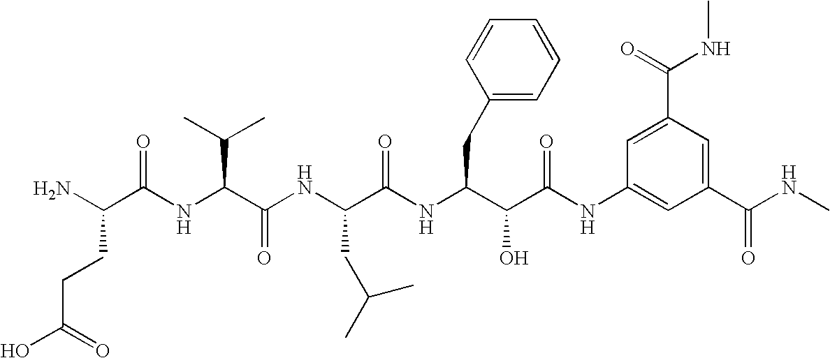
C(C(O)=O)CC(N)C(=O)NC(C(C)C)C(=O)NC(CC(C)C)C(=O)NC(CC1=CC=CC=C1)C(O)C(=O)NC1=CC(C(NC)=O)=CC(C(=O)NC)=C1
